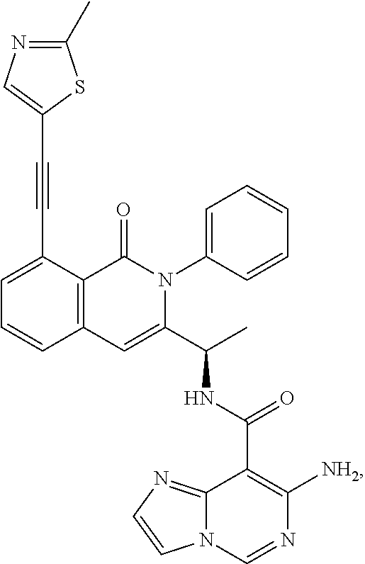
C(#CC1=CC=CC2=C1C(=O)N(C1=CC=CC=C1)C(C(C)NC(C1=C([NH2])N=CN3C1=NC=C3)=O)=C2)C1=CN=C(C)S1
